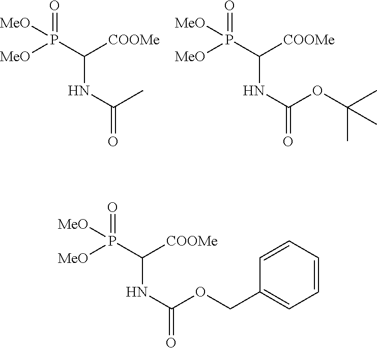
[MeO]P(C([COOMe])NC(=O)C)(=O)[MeO].[MeO]P(C([COOMe])NC(=O)OC(C)(C)C)(=O)[MeO].[MeO]P(C([COOMe])NC(=O)OCC1=CC=CC=C1)(=O)[MeO]
